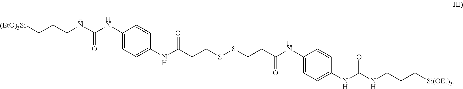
C1(NC(CCSSCCC(NC2=CC=C(NC(NCCC[(EtO)3Si])=O)C=C2)=O)=O)=CC=C(NC(NCCC[Si(OEt)3])=O)C=C1
